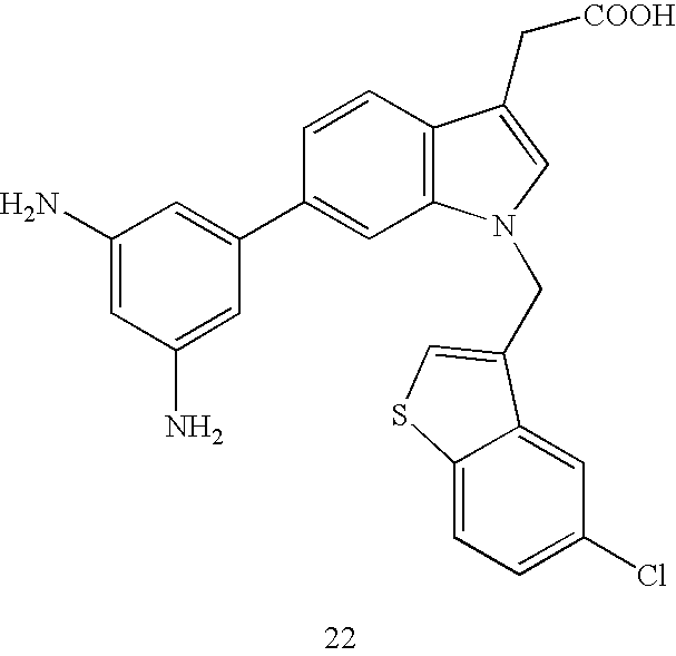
C12=C(C=CC(C3=CC(N)=CC(N)=C3)=C1)C(C[COOH])=CN2CC1=CSC2=CC=C(Cl)C=C21
